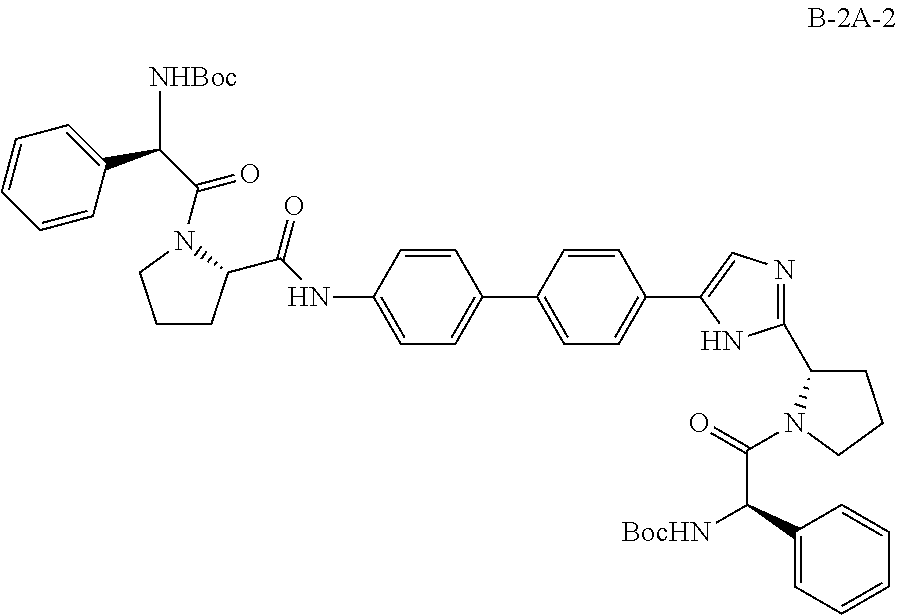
C1CC(C(NC2=CC=C(C3=CC=C(C4=CN=C(C5CCCN5C(=O)C([BocHN])C5=CC=CC=C5)N4)C=C3)C=C2)=O)N(C(=O)C(C2=CC=CC=C2)[NHBoc])C1
